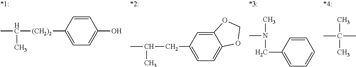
CC(C)[(CH2)2]C1=CC=C(O)C=C1.CC(C)CC1=CC=C2C(=C1)OCO2.CN(C)CC1=CC=CC=C1.CC(C)(C)C
